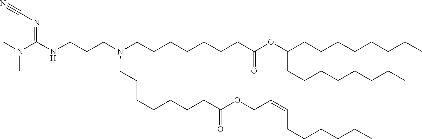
C(=CCOC(CCCCCCCN(CCCCCCCC(=O)OC(CCCCCCCC)CCCCCCCC)CCCNC(N(C)C)=NC#N)=O)CCCCCC
